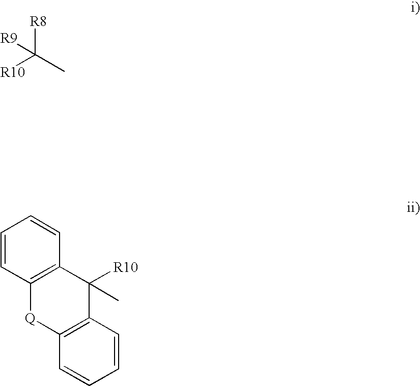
[R10]C(C)([R8])[R9].C1=CC2=C(C=C1)C(C)([R10])C1=C([Q]2)C=CC=C1
